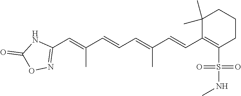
C1(C)(C)C(C=CC(=CC=CC(=CC2=NOC(=O)N2)C)C)=C(S(=O)(=O)NC)CCC1
